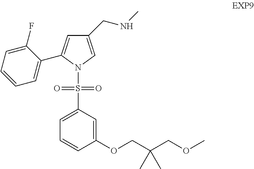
C1(CNC)=CN(S(C2=CC=CC(OCC(COC)(C)C)=C2)(=O)=O)C(C2=CC=CC=C2F)=C1
